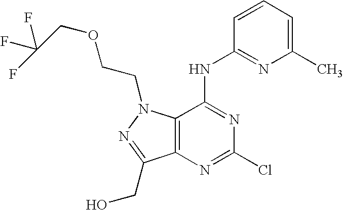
C12=C(C(NC3=NC(C)=CC=C3)=NC(Cl)=N1)N(CCOCC(F)(F)F)N=C2CO
